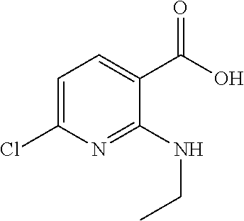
C1=C(Cl)N=C(NCC)C(C(O)=O)=C1
